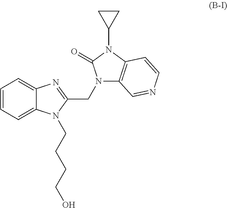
C1=CC=C2C(=C1)N=C(CN1C3=C(N(C4CC4)C1=O)C=CN=C3)N2CCCCO
